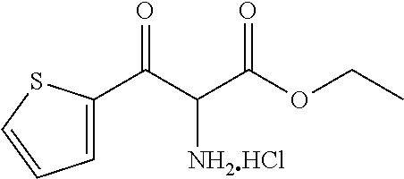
C1=C(C(C(C(OCC)=O)[NH2HCl])=O)SC=C1
